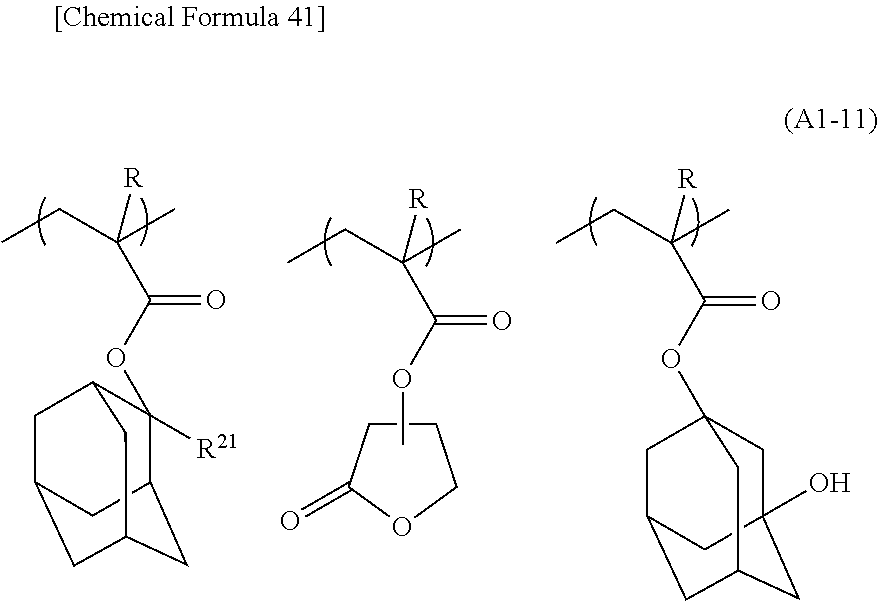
C1CC(=O)OC1.CCC(C)([R])C(OC1([R21])C2CC3CC(CC1C3)C2)=O.CCC(C)([R])C(OC)=O.CCC(C)([R])C(OC12CC3(O)CC(CC(C1)C3)C2)=O
